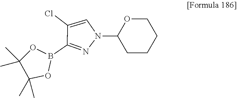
C1CCCOC1N1N=C(B2OC(C)(C)C(C)(C)O2)C(Cl)=C1
